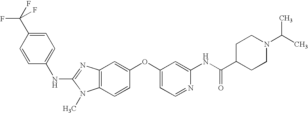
C1=C(C(F)(F)F)C=CC(NC2=NC3=C(N2C)C=CC(OC2=CC=NC(NC(C4CCN(C(C)C)CC4)=O)=C2)=C3)=C1
